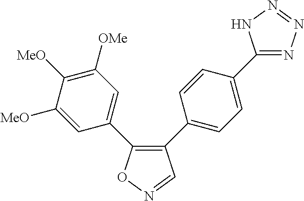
C1(C2=CC=C(C3=NN=NN3)C=C2)=C(C2=CC([OMe])=C([MeO])C([MeO])=C2)ON=C1
